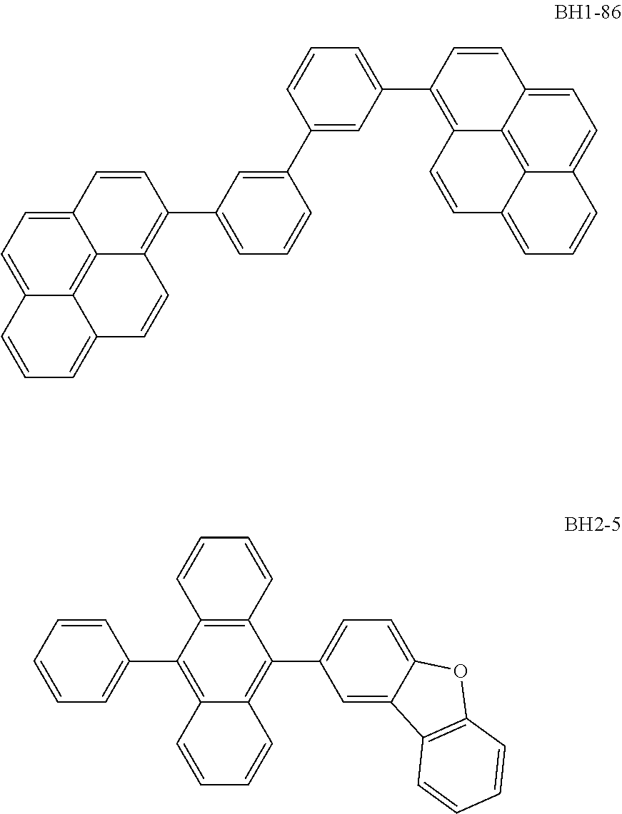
C12=CC=C3C4=C1C(=C(C1=CC=CC(C5=CC(C6=C7C8=C9C(=CC=C8C=C6)C=CC=C9C=C7)=CC=C5)=C1)C=C2)C=CC4=CC=C3.C12=C(C(C3=CC=C4C(=C3)C3=C(O4)C=CC=C3)=C3C(=C1C1=CC=CC=C1)C=CC=C3)C=CC=C2
